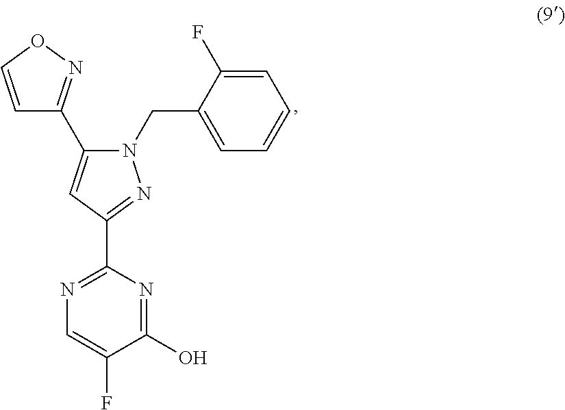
N1(CC2=CC=CC=C2F)C(C2=NOC=C2)=CC(C2=NC=C(F)C(O)=N2)=N1
